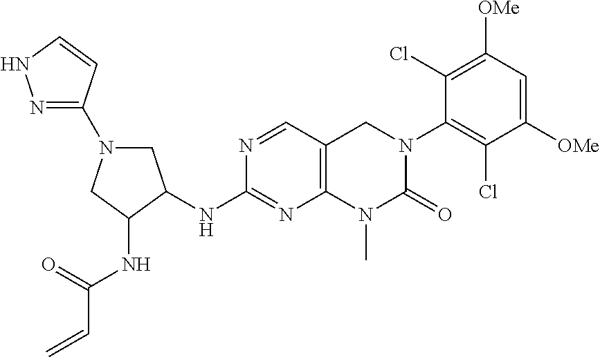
N(C1=NC2=C(C=N1)CN(C1=C(Cl)C([OMe])=CC([OMe])=C1Cl)C(=O)N2C)C1C(NC(C=C)=O)CN(C2=NNC=C2)C1
